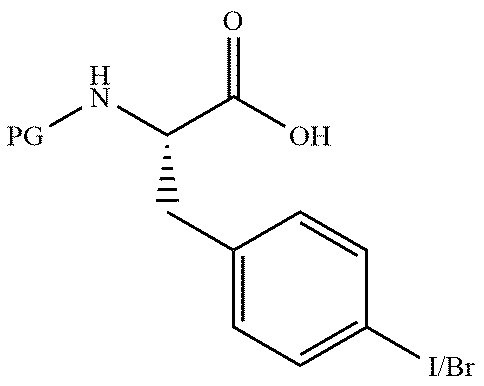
[GP]NC(C(O)=O)CC1=CC=C([I/Br])C=C1
